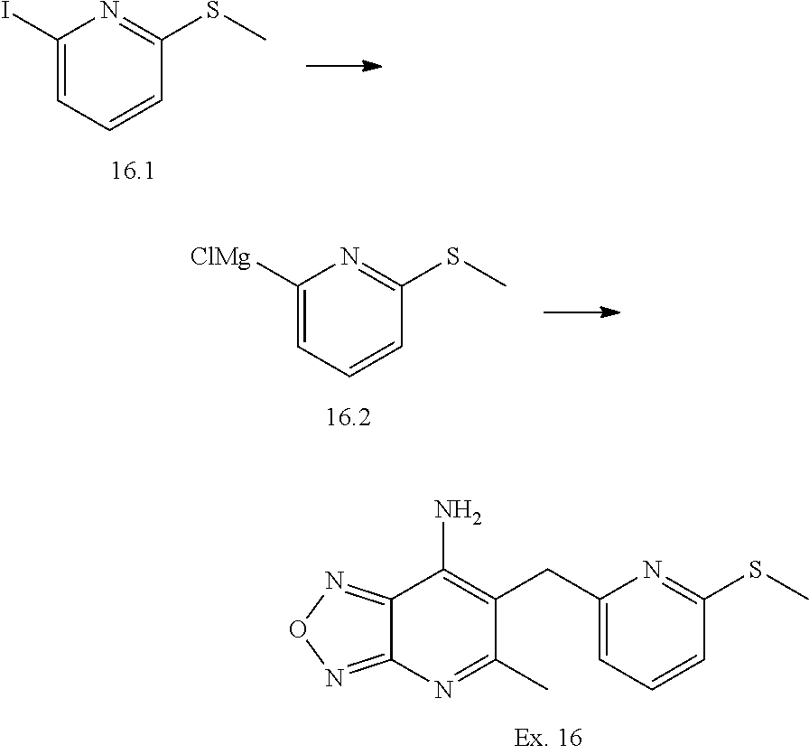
C1([ClMg])=CC=CC(SC)=N1.C1(I)=CC=CC(SC)=N1.C(C1=C(N)C2=NON=C2N=C1C)C1=CC=CC(SC)=N1
